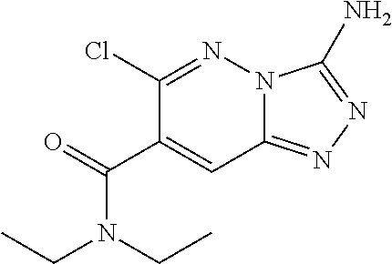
C12=NN=C(N)N1N=C(Cl)C(C(=O)N(CC)CC)=C2
